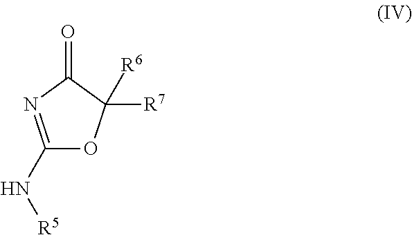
C1(N[R5])=NC(=O)C([R7])([R6])O1
